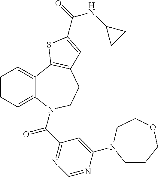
C1=CC=C2C(=C1)C1=C(CCN2C(C2=NC=NC(N3CCCOCC3)=C2)=O)C=C(C(=O)NC2CC2)S1
